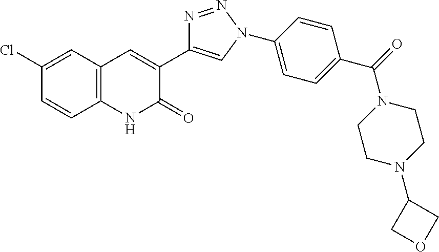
C12=C(C=C(Cl)C=C1)C=C(C1=CN(C3=CC=C(C(=O)N4CCN(C5COC5)CC4)C=C3)N=N1)C(=O)N2
